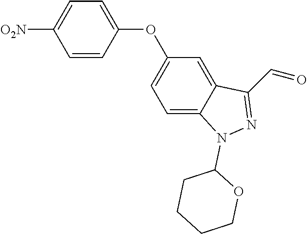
C1=C2C(=CC(OC3=CC=C([O2N])C=C3)=C1)C(C=O)=NN2C1CCCCO1
